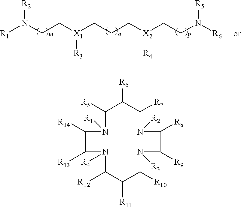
N1([R2])C([R7])C([R6])C([R5])N([R1])C([R14])C([R13])N([R4])C([R12])C([R11])C([R10])N([R3])C([R9])C1[R8].[R1]N(CC[X1](CCC[X2](CCN([R6])[R5])[R4])[R3])[R2]
